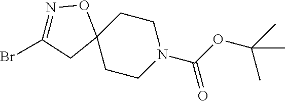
N1=C(Br)CC2(O1)CCN(C(OC(C)(C)C)=O)CC2
